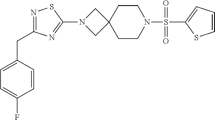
C1(S(N2CCC3(CC2)CN(C2=NC(CC4=CC=C(F)C=C4)=NS2)C3)(=O)=O)=CC=CS1
